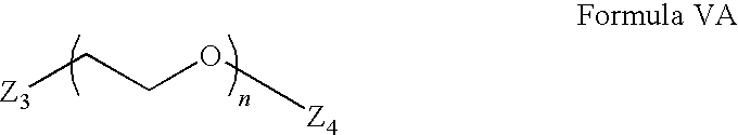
[Z3]CCO[Z4]
